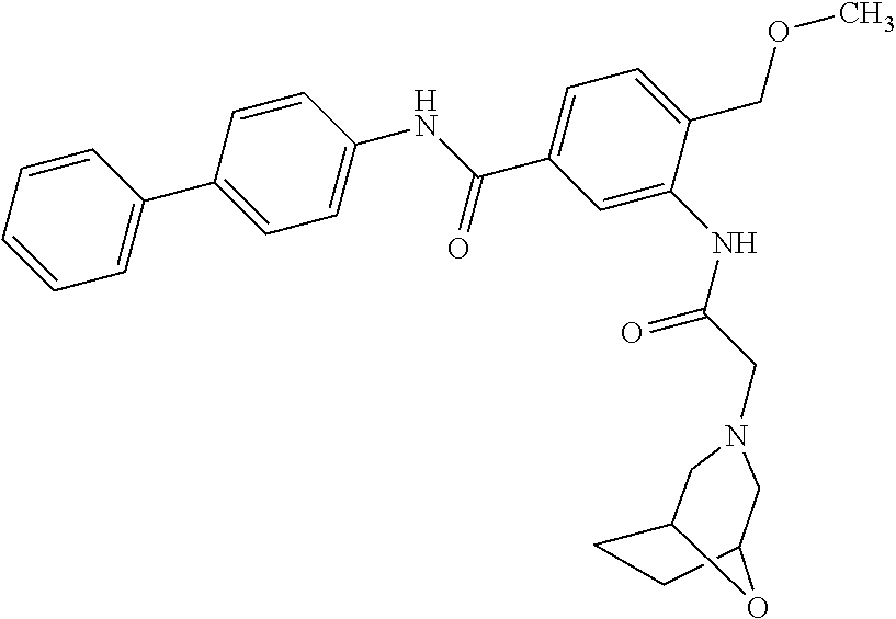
C1=CC=CC=C1C1=CC=C(NC(C2=CC=C(COC)C(NC(CN3CC4CCC(C3)O4)=O)=C2)=O)C=C1
